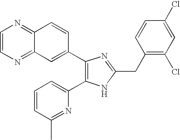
C1=CN=C2C(=N1)C=CC(C1=C(C3=CC=CC(C)=N3)NC(CC3=C(Cl)C=C(Cl)C=C3)=N1)=C2
